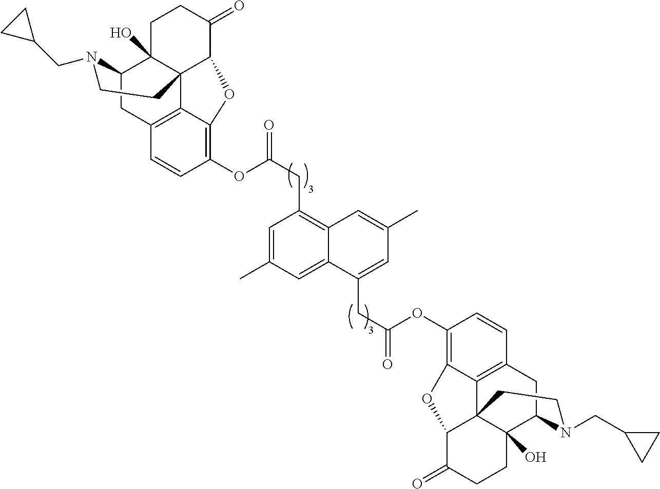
C12CC3=C4C5(C1(O)CCC(=O)C5OC4=C(OC(CC1=C4C(=CC(C)=C1)C(CC(OC1=C5C6=C(C=C1)CC1C7(O)C6(C(C(=O)CC7)O5)CCN1CC1CC1)=O)=CC(C)=C4)=O)C=C3)CCN2CC1CC1
